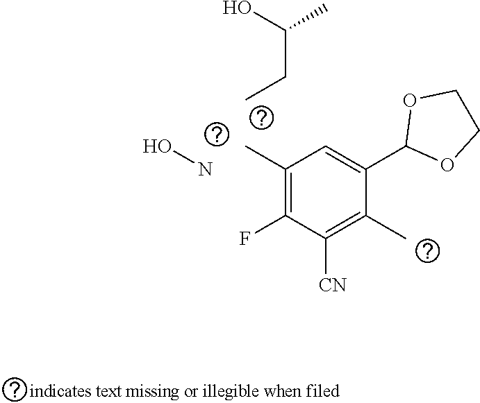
C1(C)=C(F)C([CN])=C(C)C(C2OCCO2)=C1.NO.CCC(C)O
